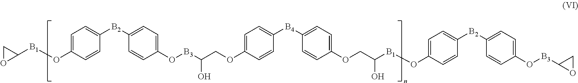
C1=CC(O[B1]C2CO2)=CC=C1[B2]C1=CC=C(O[B3]C(O)COC2=CC=C([B4]C3=CC=C(OCC(O)[B1]OC4=CC=C([B2]C5=CC=C(O[B3]C6CO6)C=C5)C=C4)C=C3)C=C2)C=C1
